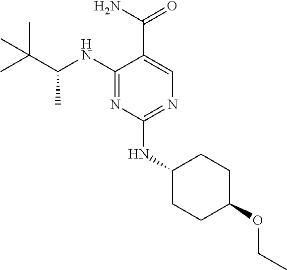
C1(NC(C(C)(C)C)C)=NC(NC2CCC(OCC)CC2)=NC=C1C(N)=O
